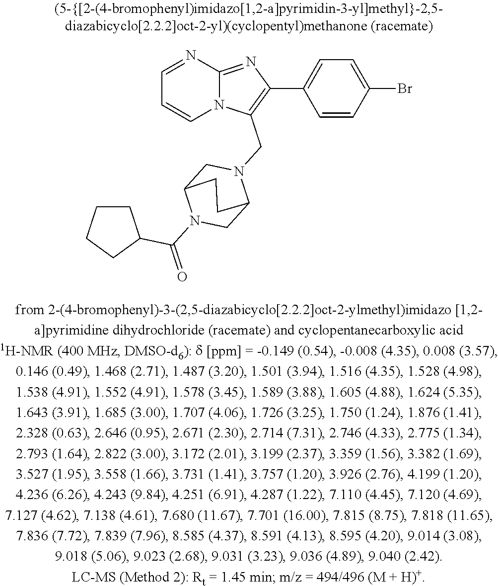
N12C(=NC(C3=CC=C(Br)C=C3)=C1CN1CC3N(C(=O)C4CCCC4)CC1CC3)N=CC=C2
